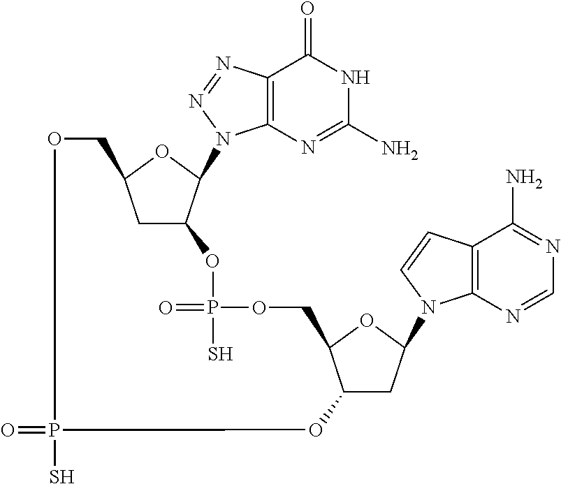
C12=C(N=C(N)NC1=O)N(C1C3CC(O1)COP(S)(=O)OC1CC(N4C5=C(C(N)=NC=N5)C=C4)OC1COP(S)(=O)O3)N=N2
